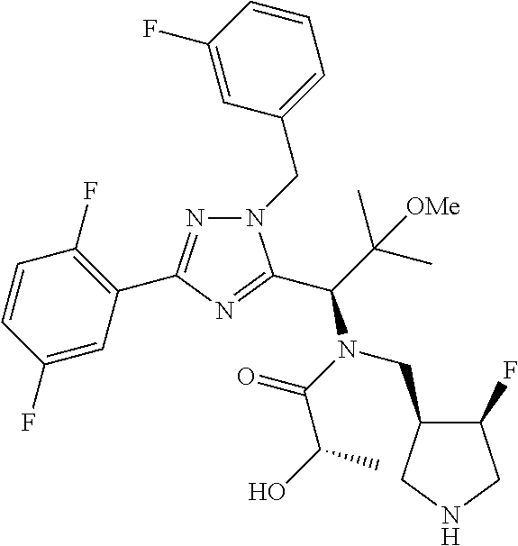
C1=CC(F)=CC(C2=NN(CC3=CC=CC(F)=C3)C(C(N(C(=O)C(O)C)CC3C(F)CNC3)C(C)(C)[OMe])=N2)=C1F
